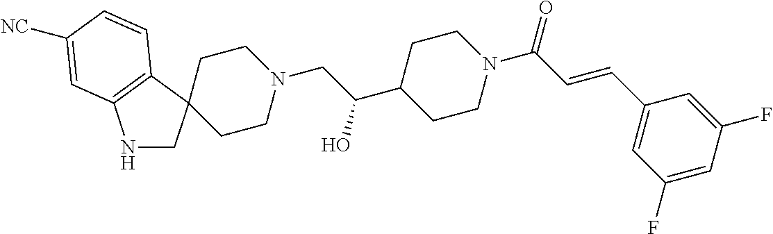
C1CN(CC(C2CCN(C(C=CC3=CC(F)=CC(F)=C3)=O)CC2)O)CCC12CNC1=C2C=CC([NC])=C1
